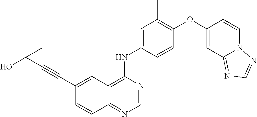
C(C1=CC2=C(NC3=CC(C)=C(OC4=CC5=NC=NN5C=C4)C=C3)N=CN=C2C=C1)#CC(C)(O)C
